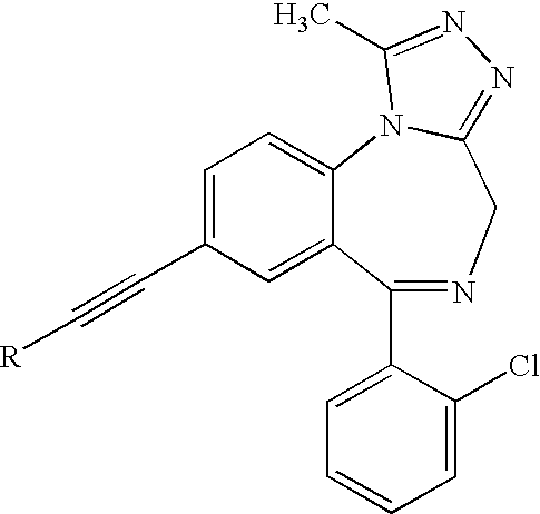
C1=C(C#C[R])C=C2C(=C1)N1C(=NN=C1C)CN=C2C1=CC=CC=C1Cl
